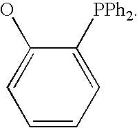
C1([PPh2])=CC=CC=C1O
